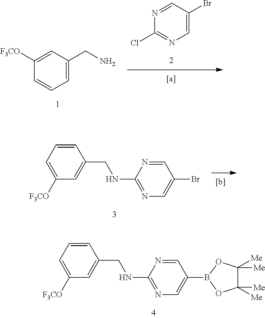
C1=CC=C([F3CO])C=C1CNC1=NC=C(Br)C=N1.C1=CC=C([F3CO])C=C1CNC1=NC=C(B2OC([Me])([Me])C([Me])([Me])O2)C=N1.C1(Cl)=NC=C(Br)C=N1.C1([F3CO])=CC(CN)=CC=C1
